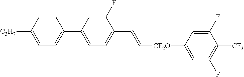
C1=CC([C3H7])=CC=C1C1=CC=C(C=C[CF2O]C2=CC(F)=C([CF3])C(F)=C2)C(F)=C1
